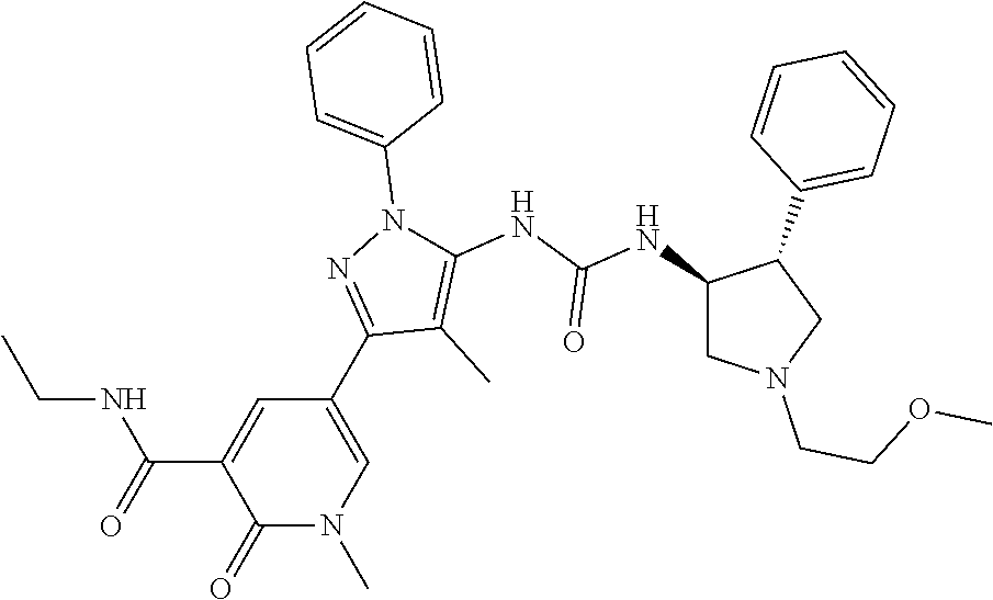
C1(=O)N(C)C=C(C2=NN(C3=CC=CC=C3)C(NC(NC3CN(CCOC)CC3C3=CC=CC=C3)=O)=C2C)C=C1C(=O)NCC
